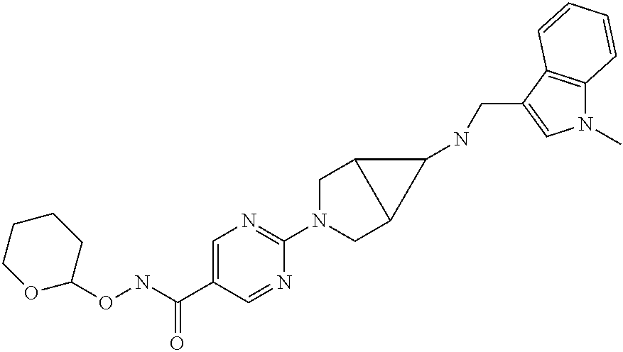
N(C(C1=CN=C(N2CC3C(C2)C3NCC2=CN(C)C3=C2C=CC=C3)N=C1)=O)OC1CCCCO1
